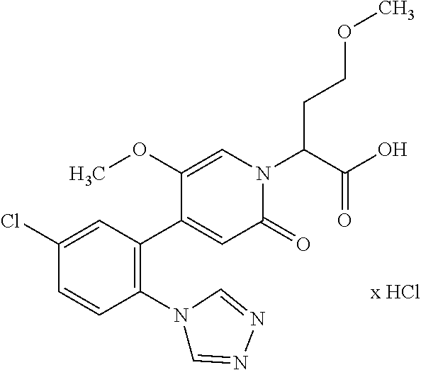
C1(Cl)=CC(C2=CC(=O)N(C(C(=O)O)CCOC)C=C2OC)=C(N2C=NN=C2)C=C1
